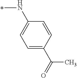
N(C1=CC=C(C(C)=O)C=C1)C
